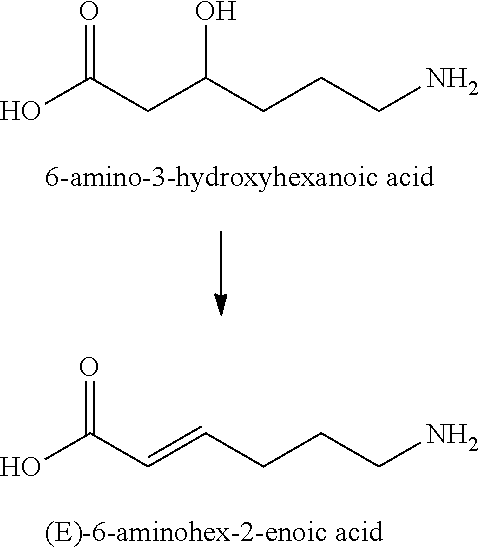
OC(CC(CCCN)O)=O.OC(C=CCCCN)=O
